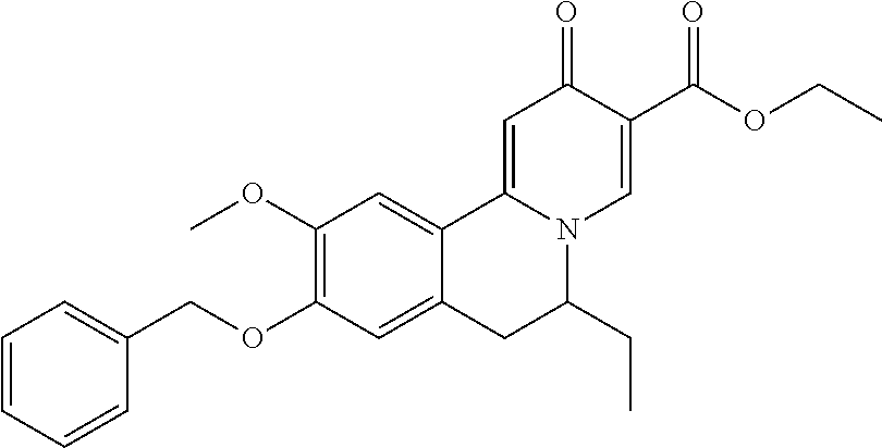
C1=CC=CC=C1COC1=C(OC)C=C2C(=C1)CC(CC)N1C2=CC(=O)C(C(OCC)=O)=C1
